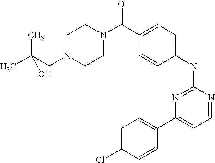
C1=C(C(N2CCN(CC(C)(C)O)CC2)=O)C=CC(NC2=NC(C3=CC=C(Cl)C=C3)=CC=N2)=C1
